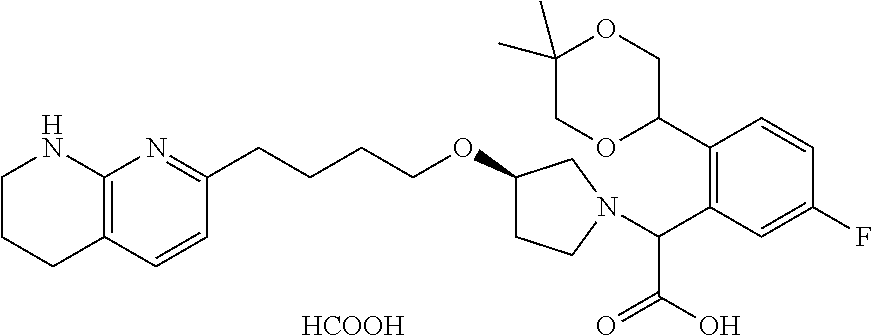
C1CCC2=C(N1)N=C(CCCCOC1CCN(C(C3=C(C4COC(C)(C)CO4)C=CC(F)=C3)C(O)=O)C1)C=C2.[HCOOH]
